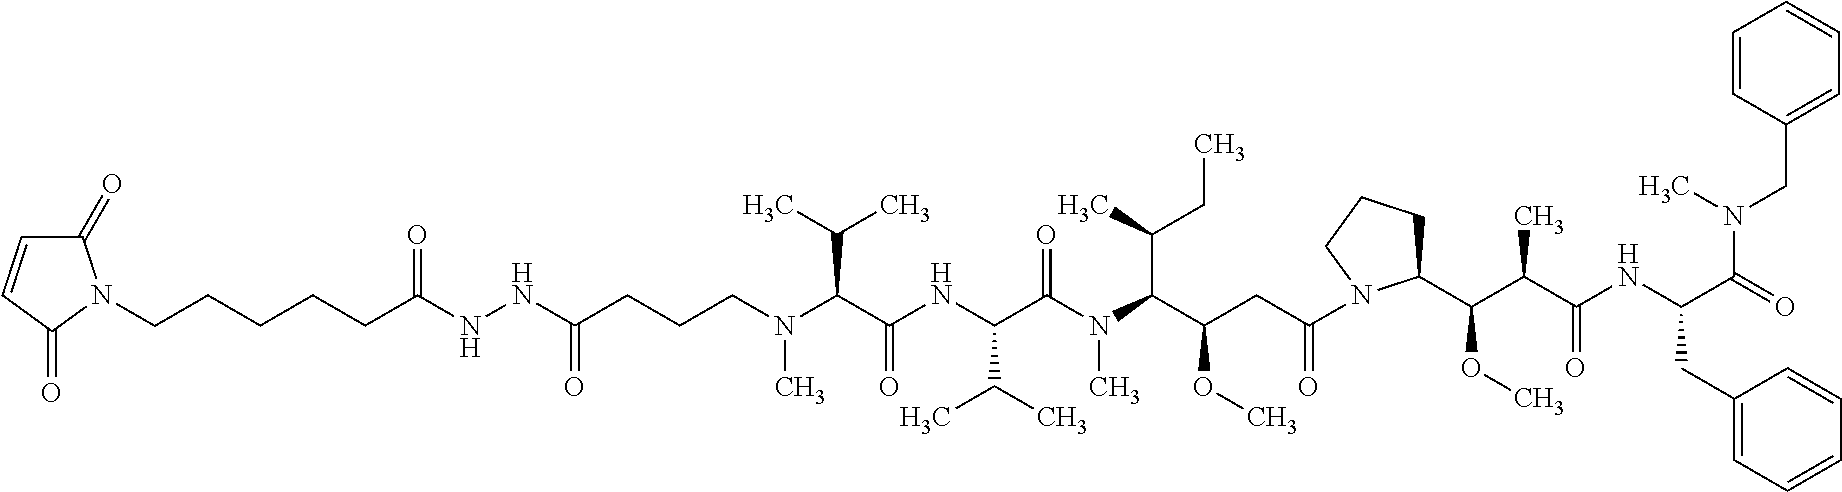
C(CCCN(C(C(NC(C(N(C)C(C(CC)C)C(OC)CC(=O)N1C(C(OC)C(C(=O)NC(C(=O)N(CC2=CC=CC=C2)C)CC2=CC=CC=C2)C)CCC1)=O)C(C)C)=O)C(C)C)C)(=O)NNC(CCCCCN1C(=O)C=CC1=O)=O
